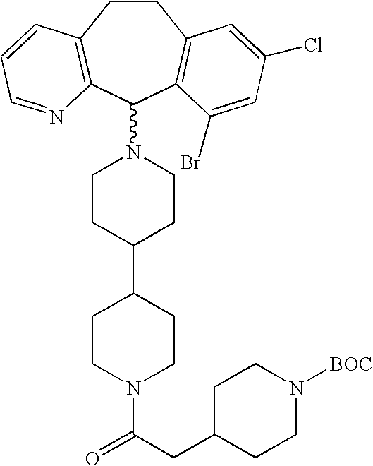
C1CC2=C(C(N3CCC(C4CCN(C(CC5CCN([BOC])CC5)=O)CC4)CC3)C3=C1C=C(Cl)C=C3Br)N=CC=C2
